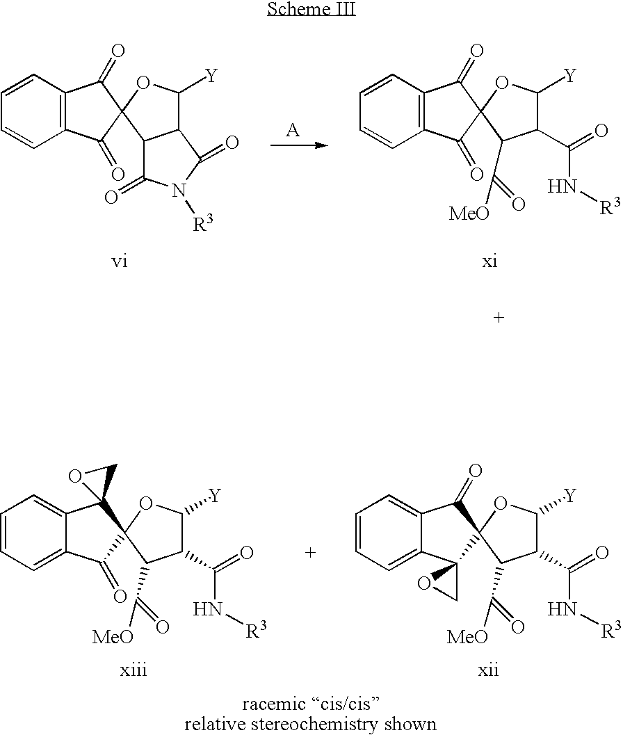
[A].C1=CC2=C(C=C1)C(=O)C1(C2=O)OC([Y])C2C1C(=O)N([R3])C2=O.C1=CC2=C(C=C1)C(=O)C1(C2=O)OC([Y])C(C(=O)N[R3])C1C(=O)[MeO].C1=CC=C2C(=C1)C(=O)C1(C23OC3)OC([Y])C(C(=O)N[R3])C1C(=O)[MeO].C1=CC=C2C(=C1)C1(C3(C2=O)OC([Y])C(C(=O)N[R3])C3C(=O)[MeO])CO1
